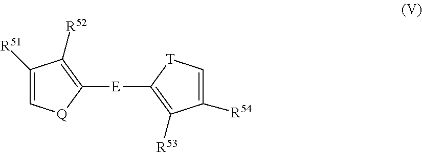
C1([R51])=C[Q]C([E]C2=C([R53])C([R54])=C[T]2)=C1[R52]
